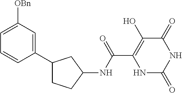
C(C1=C(O)C(=O)NC(=O)N1)(=O)NC1CC(C2=CC([OBn])=CC=C2)CC1
